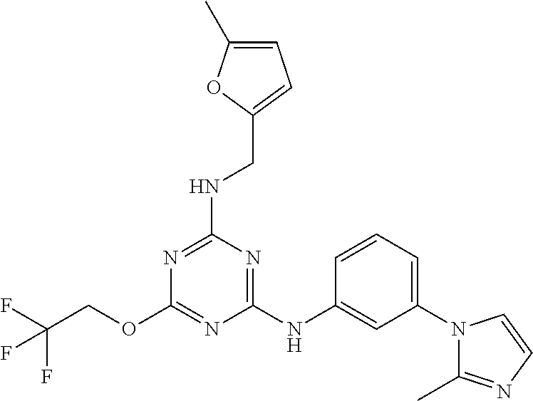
C1(NC2=CC(N3C(C)=NC=C3)=CC=C2)=NC(NCC2=CC=C(C)O2)=NC(OCC(F)(F)F)=N1
